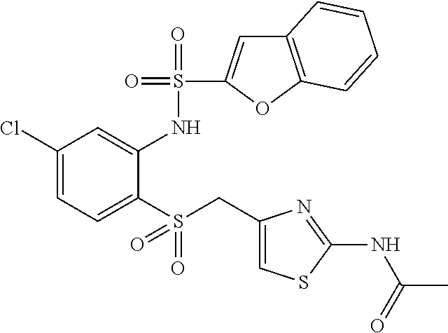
C1(Cl)=CC=C(S(CC2=CSC(NC(C)=O)=N2)(=O)=O)C(NS(=O)(=O)C2=CC3=C(O2)C=CC=C3)=C1
